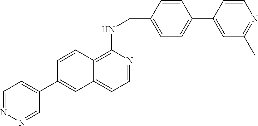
C12=C(NCC3=CC=C(C4=CC(C)=NC=C4)C=C3)N=CC=C1C=C(C1=CC=NN=C1)C=C2
